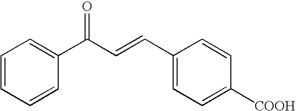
C1=CC=CC(C(C=CC2=CC=C([COOH])C=C2)=O)=C1
